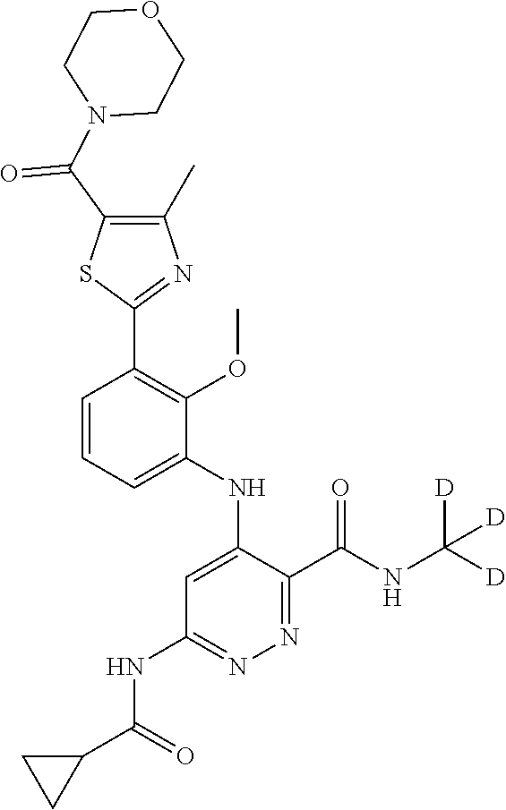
C1=CC=C(NC2=CC(NC(C3CC3)=O)=NN=C2C(NC([D])([D])[D])=O)C(OC)=C1C1=NC(C)=C(C(N2CCOCC2)=O)S1
